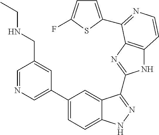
C1(C2=CN=CC(CNCC)=C2)=CC=C2C(=C1)C(C1=NC3=C(N1)C=CN=C3C1=CC=C(F)S1)=NN2
